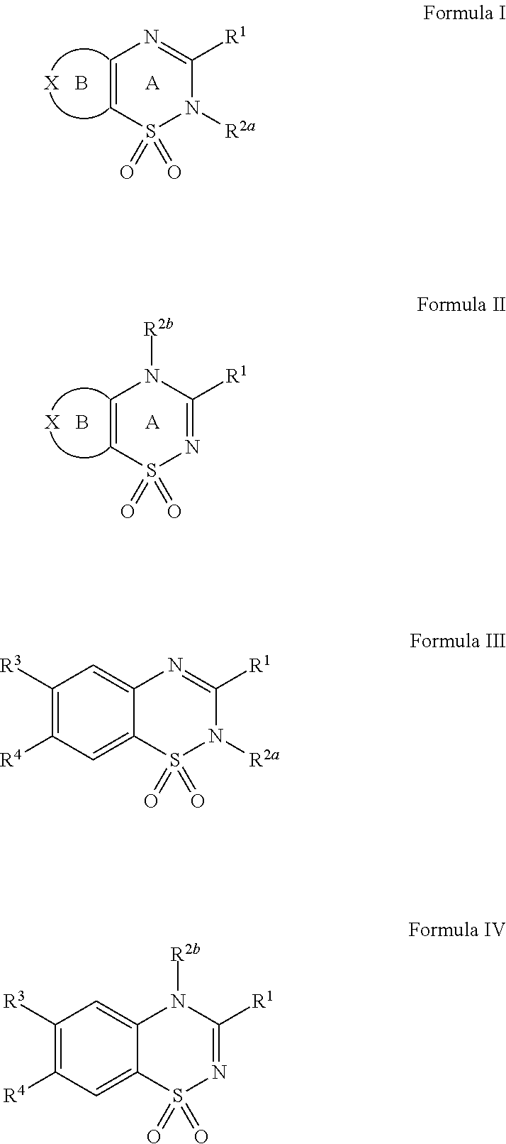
C1=CS(=O)(=O)N([R2a])C([R1])=N1.[A].B.[X].C1=CS(=O)(=O)N=C([R1])N1[R2b].[A].B.[X].C1([R3])=C([R4])C=C2C(=C1)N=C([R1])N([R2a])S2(=O)=O.C1([R3])=C([R4])C=C2C(=C1)N([R2b])C([R1])=NS2(=O)=O
